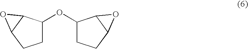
C1C(OC2CCC3C2O3)C2C(C1)O2
